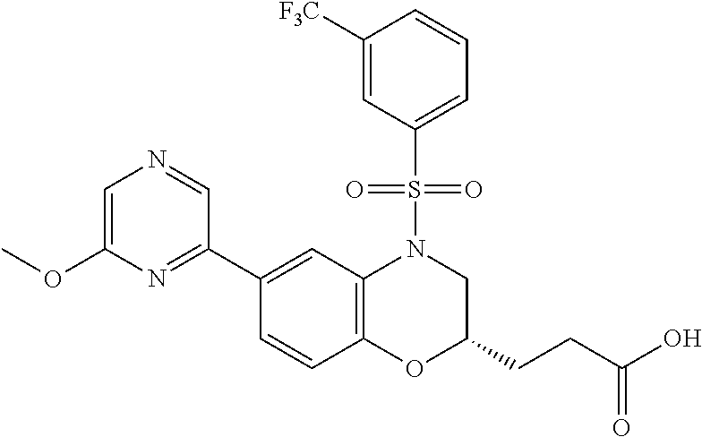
C1(C2=NC(OC)=CN=C2)=CC2=C(C=C1)OC(CCC(O)=O)CN2S(C1=CC=CC([F3C])=C1)(=O)=O
